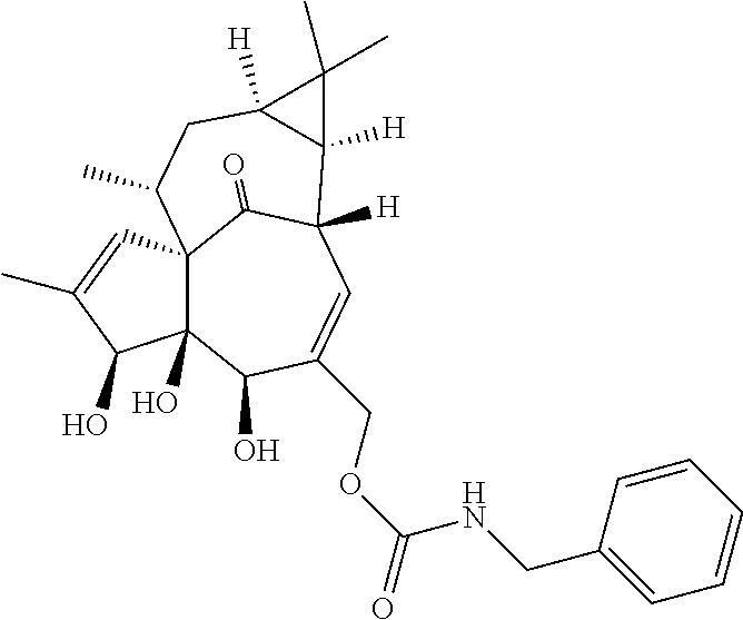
C123C(O)(C(O)C(COC(NCC4=CC=CC=C4)=O)=CC([H])(C1=O)C1([H])C([H])(CC2C)C1(C)C)C(O)C(C)=C3
